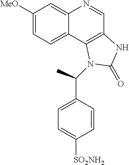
C1([MeO])=CC=C2C(=C1)N=CC1=C2N(C(C2=CC=C([SO2NH2])C=C2)C)C(=O)N1
